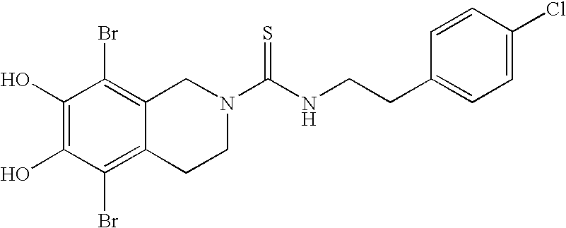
C1(O)=C(O)C(Br)=C2C(=C1Br)CN(C(NCCC1=CC=C(Cl)C=C1)=S)CC2
